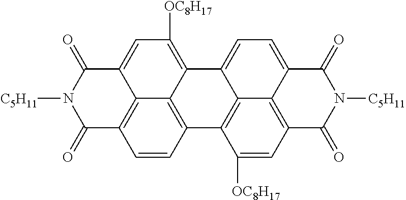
C12=C3C(=C([OC8H17])C=C4C3=C(C=C1)C(=O)N([C5H11])C4=O)C1=CC=C3C4=C(C=C([OC8H17])C2=C14)C(=O)N([C5H11])C3=O
